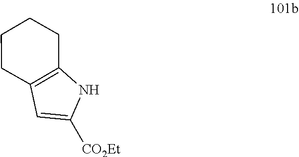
C1([CO2Et])=CC2=C(N1)CCCC2
